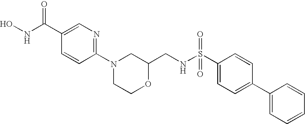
C1=CC(N2CCOC(CNS(C3=CC=C(C4=CC=CC=C4)C=C3)(=O)=O)C2)=NC=C1C(NO)=O
